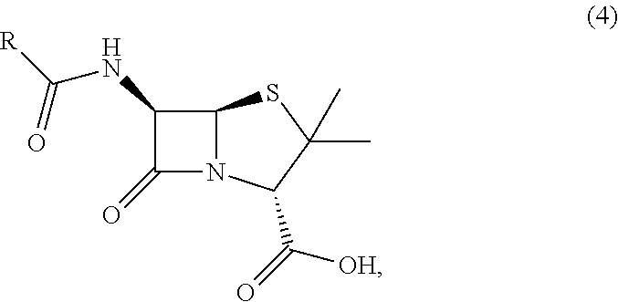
[R]C(NC1C(=O)N2C1SC(C)(C)C2C(=O)[OH])=O
